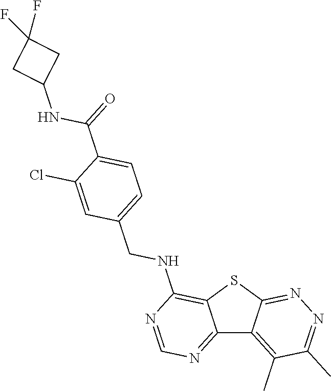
C12=NC=NC(NCC3=CC=C(C(NC4CC(F)(F)C4)=O)C(Cl)=C3)=C1SC1=NN=C(C)C(C)=C21
